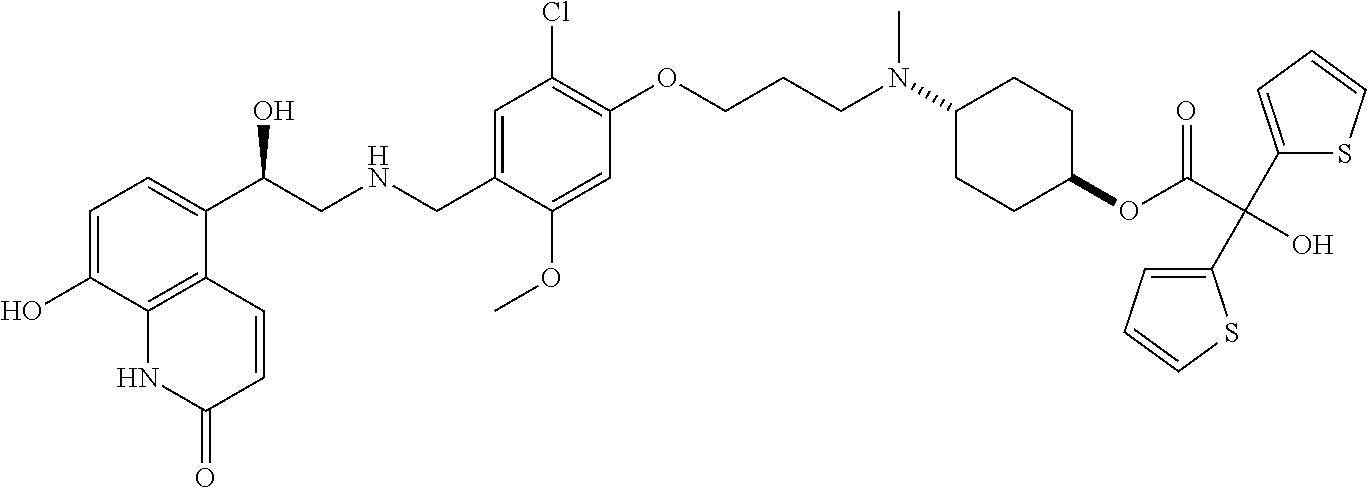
C1=C(O)C2=C(C(C(CNCC3=CC(Cl)=C(OCCCN(C4CCC(OC(C(O)(C5=CC=CS5)C5=CC=CS5)=O)CC4)C)C=C3OC)O)=C1)C=CC(=O)N2
